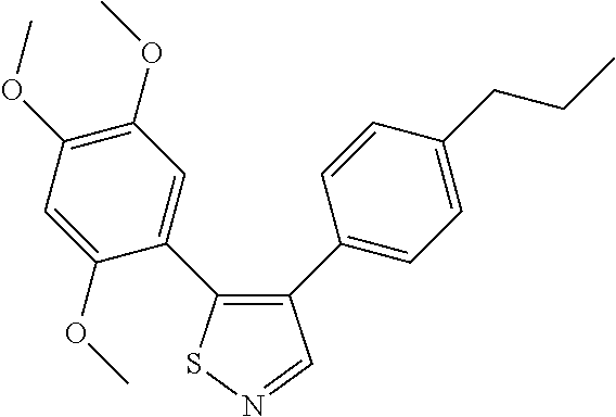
C1=C(OC)C(C2=C(C3=CC=C(CCC)C=C3)C=NS2)=CC(OC)=C1OC
